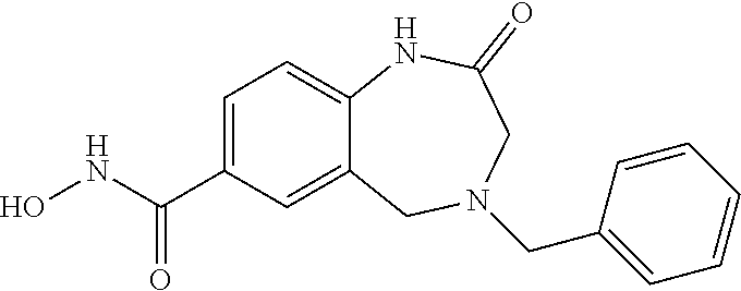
C1=C(C(NO)=O)C=C2C(=C1)NC(=O)CN(CC1=CC=CC=C1)C2
